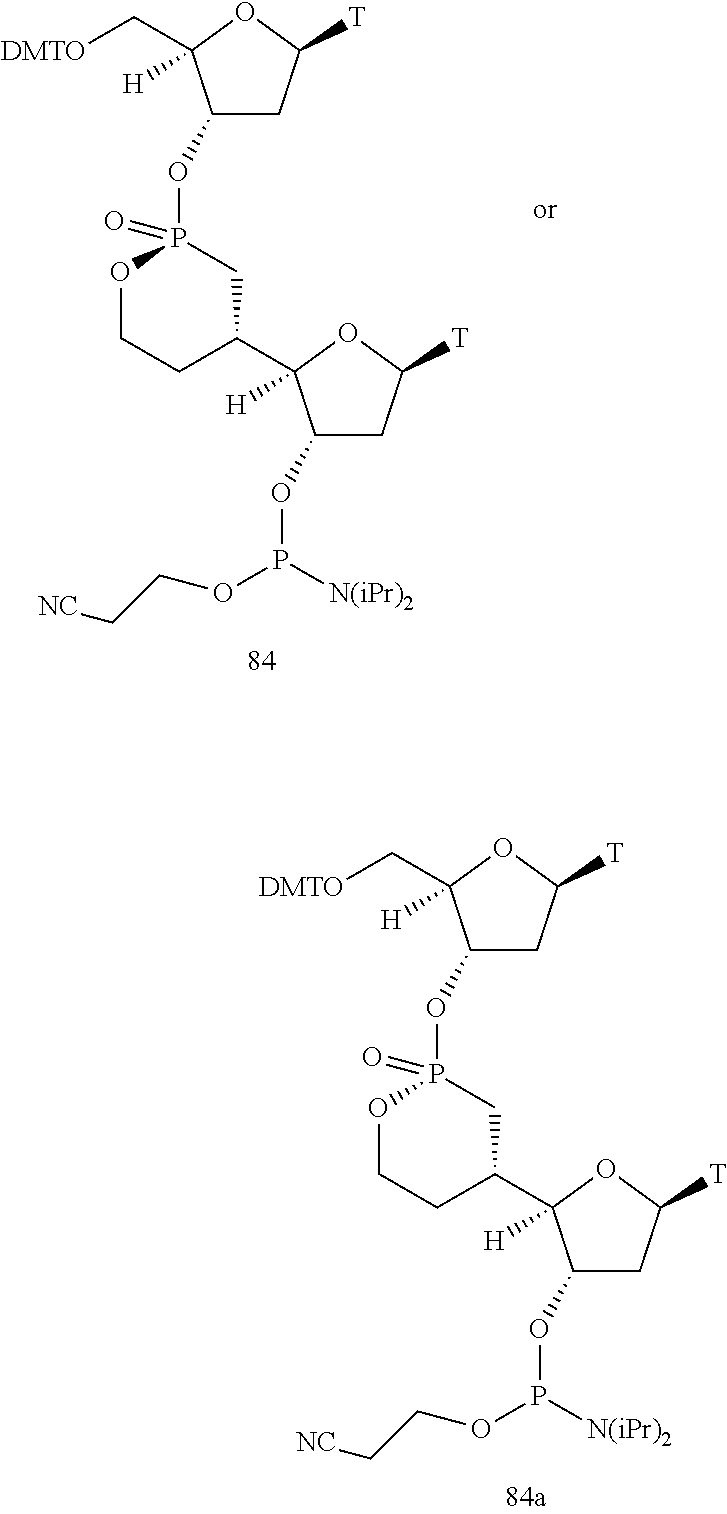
C1(OP2(=O)OCCC(C3([H])C(OP([N(iPr)2])OCC[NC])CC([T])O3)C2)CC([T])OC1(C[DMTO])[H].C1(OP2(=O)OCCC(C3([H])C(OP([N(iPr)2])OCC[NC])CC([T])O3)C2)CC([T])OC1(C[DMTO])[H]
